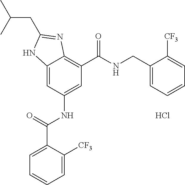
C12=CC(NC(C3=CC=CC=C3[CF3])=O)=CC(C(=O)NCC3=CC=CC=C3[CF3])=C1N=C(CC(C)C)N2.Cl
